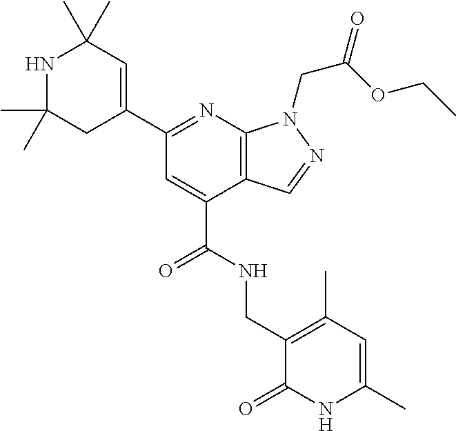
C1(C)(C)NC(C)(C)C=C(C2=NC3=C(C(C(=O)NCC4=C(C)C=C(C)NC4=O)=C2)C=NN3CC(=O)OCC)C1
